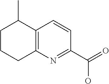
C12=C(C(C)CCC1)C=CC(C(=O)O)=N2
